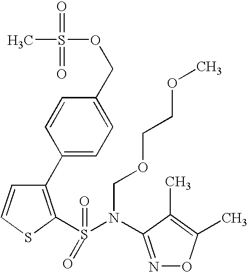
C1(C2=CC=C(COS(C)(=O)=O)C=C2)=C(S(=O)(=O)N(COCCOC)C2=NOC(C)=C2C)SC=C1
